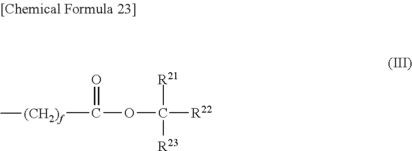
C(OC([R22])([R21])[R23])([(CH2)f]C)=O
